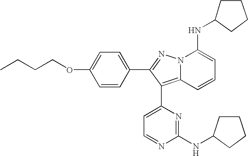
C1=CC(C2=NN3C(=C2C2=CC=NC(NC4CCCC4)=N2)C=CC=C3NC2CCCC2)=CC=C1OCCCC
